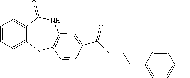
C1=CC=C2C(=C1)C(=O)NC1=C(S2)C=CC(C(NCCC2=CC=C(C)C=C2)=O)=C1
